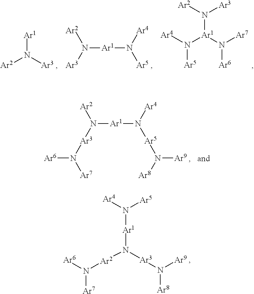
[Ar1]N([Ar3])[Ar2].N([Ar1]N([Ar5])[Ar4])([Ar3])[Ar2].[Ar4]N([Ar1](N([Ar7])[Ar6])N([Ar2])[Ar3])[Ar5].[Ar6]N([Ar3]N([Ar2])[Ar1]N([Ar4])[Ar5]N([Ar9])[Ar8])[Ar7].[Ar6]N([Ar2]N([Ar1]N([Ar4])[Ar5])[Ar3]N([Ar9])[Ar8])[Ar7]
